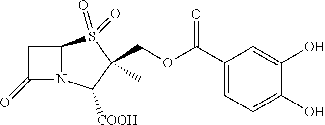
C1(C(OCC2(C)S(=O)(=O)C3N(C2[COOH])C(=O)C3)=O)=CC=C(O)C(O)=C1
